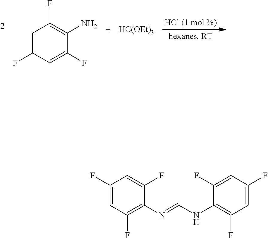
C1(F)=CC(F)=C(N=CNC2=C(F)C=C(F)C=C2F)C(F)=C1.C1=C(F)C=C(F)C(N)=C1F.[HC(OEt)3]
